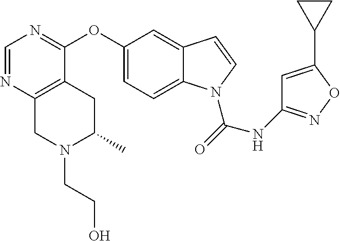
C1=NC2=C(C(OC3=CC=C4C(=C3)C=CN4C(=O)NC3=NOC(C4CC4)=C3)=N1)CC(C)N(CCO)C2
